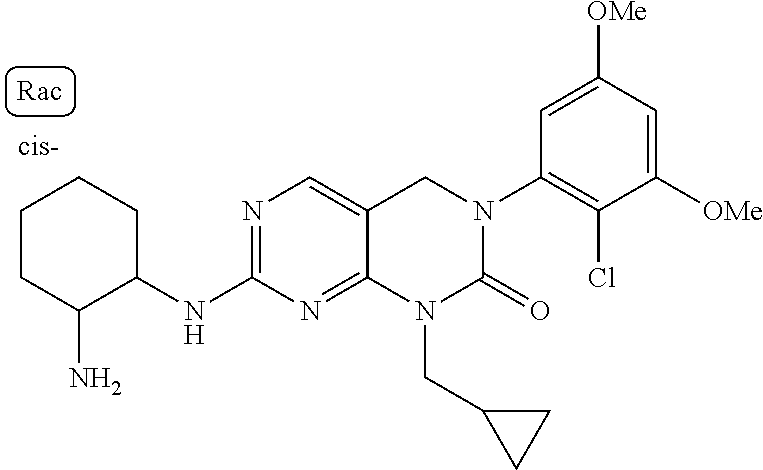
C1(NC2CCCCC2N)=NC=C2C(=N1)N(CC1CC1)C(=O)N(C1=C(Cl)C([OMe])=CC([OMe])=C1)C2
